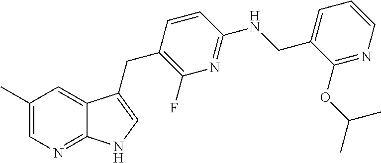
C1(C)=CN=C2C(=C1)C(CC1=C(F)N=C(NCC3=CC=CN=C3OC(C)C)C=C1)=CN2
